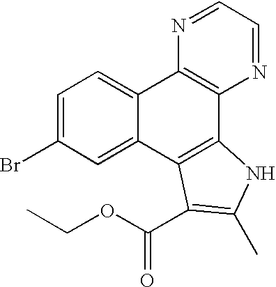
C1=C(Br)C=C2C(=C1)C1=C(C3=C2C(C(OCC)=O)=C(C)N3)N=CC=N1
